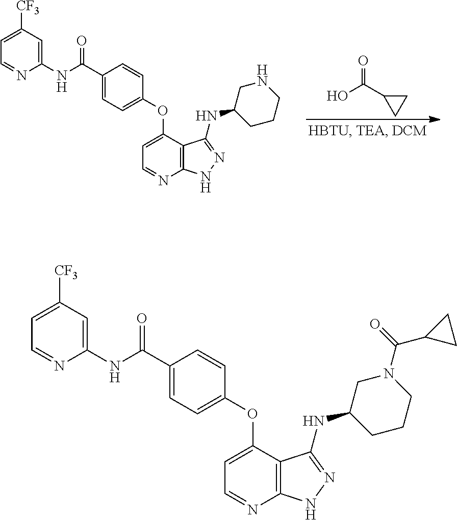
OC(C1CC1)=O.C1(C(=O)NC2=CC([CF3])=CC=N2)=CC=C(OC2=CC=NC3=C2C(NC2CCCNC2)=NN3)C=C1.C1(C(=O)NC2=CC([CF3])=CC=N2)=CC=C(OC2=CC=NC3=C2C(NC2CN(C(=O)C4CC4)CCC2)=NN3)C=C1
